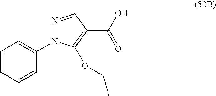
C1=CC=CC(N2N=CC(C(O)=O)=C2OCC)=C1
